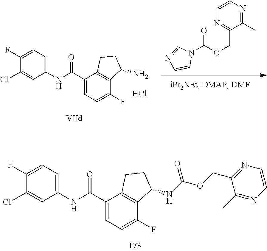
C1(Cl)=CC(NC(C2=CC=C(F)C3=C2CCC3NC(OCC2=NC=CN=C2C)=O)=O)=CC=C1F.C1(Cl)=CC(NC(C2=CC=C(F)C3=C2CCC3N)=O)=CC=C1F.Cl.N1(C(OCC2=NC=CN=C2C)=O)C=NC=C1
